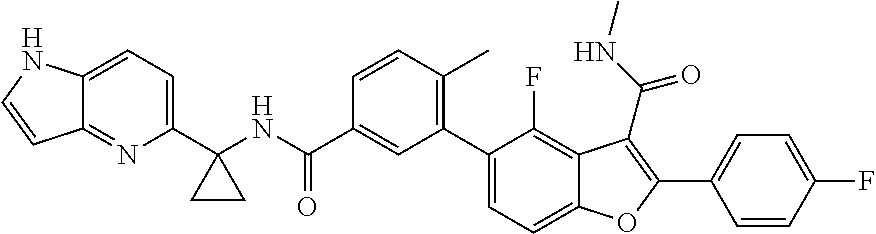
C1(C2(NC(C3=CC(C4=CC=C5C(=C4F)C(C(NC)=O)=C(C4=CC=C(F)C=C4)O5)=C(C)C=C3)=O)CC2)=CC=C2C(=N1)C=CN2
